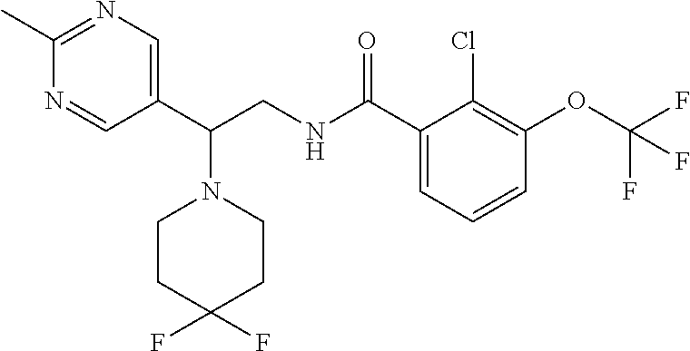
C1(C(CNC(C2=CC=CC(OC(F)(F)F)=C2Cl)=O)N2CCC(F)(F)CC2)=CN=C(C)N=C1
